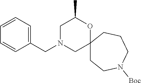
C12(CCN([Boc])CCC1)OC(C)CN(CC1=CC=CC=C1)C2
